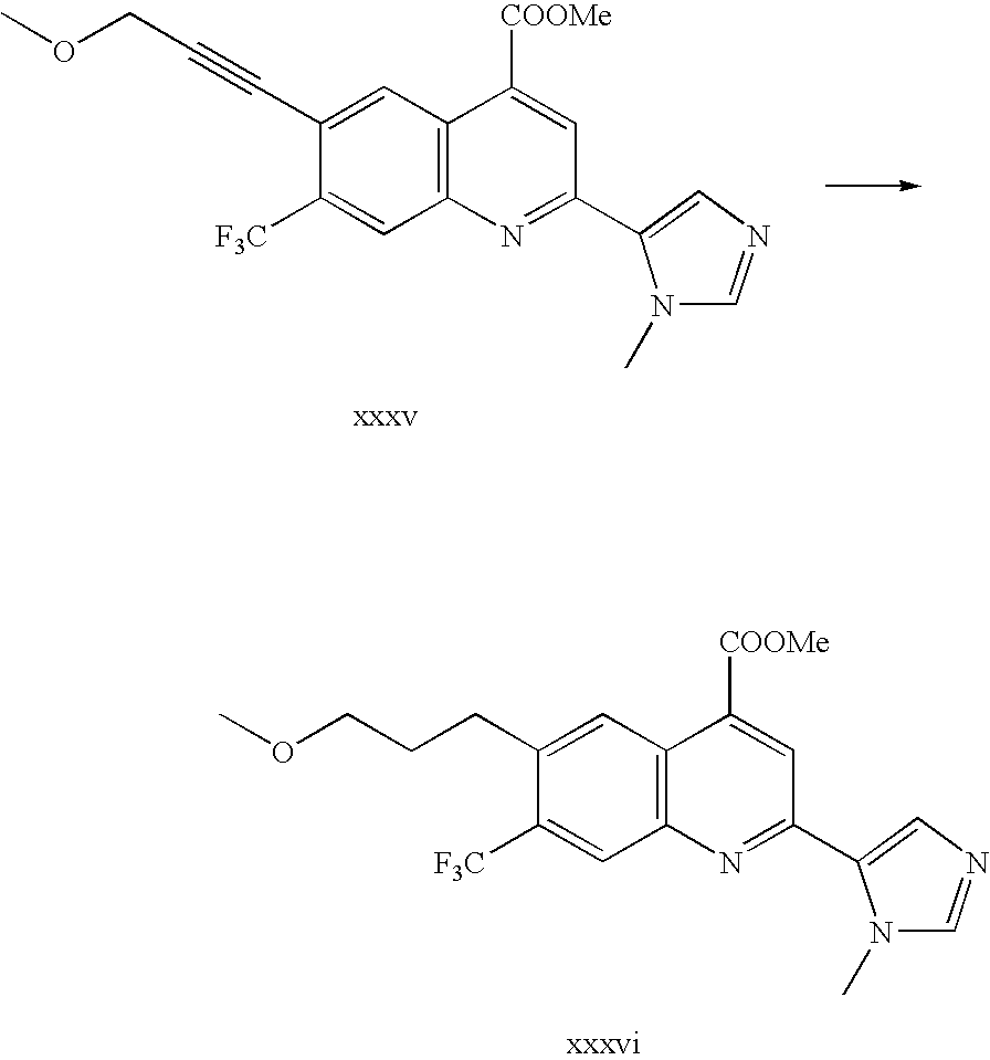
C1(C#CCOC)=CC2=C(C=C1[F3C])N=C(C1=CN=CN1C)C=C2[COOMe].C1(CCCOC)=CC2=C(C=C1[F3C])N=C(C1=CN=CN1C)C=C2[COOMe]
